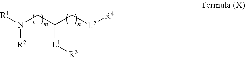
[R1]N(CC(C[L2][R4])[L1][R3])[R2]
